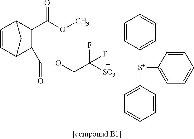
C1=CC2C(C(OC)=O)C(C(OCC([SO3])(F)F)=O)C1C2.C1=CC([S+](C2=CC=CC=C2)C2=CC=CC=C2)=CC=C1
